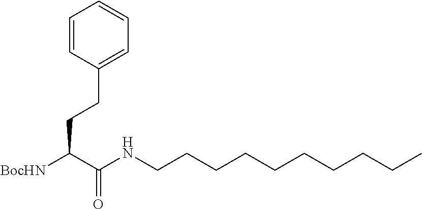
C(C(NCCCCCCCCCC)=O)([BocHN])CCC1=CC=CC=C1
